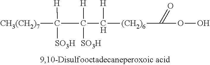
[CH3(CH2)7]C(C(C([(CH2)6]C(OO)=O)[H])([H])[SO3H])([H])[SO3H]
